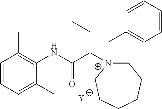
C1=CC=C(C)C(NC(C([N+]2(CC3=CC=CC=C3)CCCCCC2)CC)=O)=C1C.[Y]
